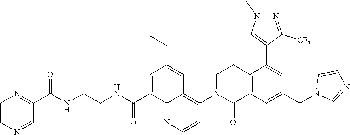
C12=C(C=C(CN3C=NC=C3)C=C1C1=CN(C)N=C1[CF3])C(=O)N(C1=C3C(=NC=C1)C(C(NCCNC(C1=NC=CN=C1)=O)=O)=CC(CC)=C3)CC2
